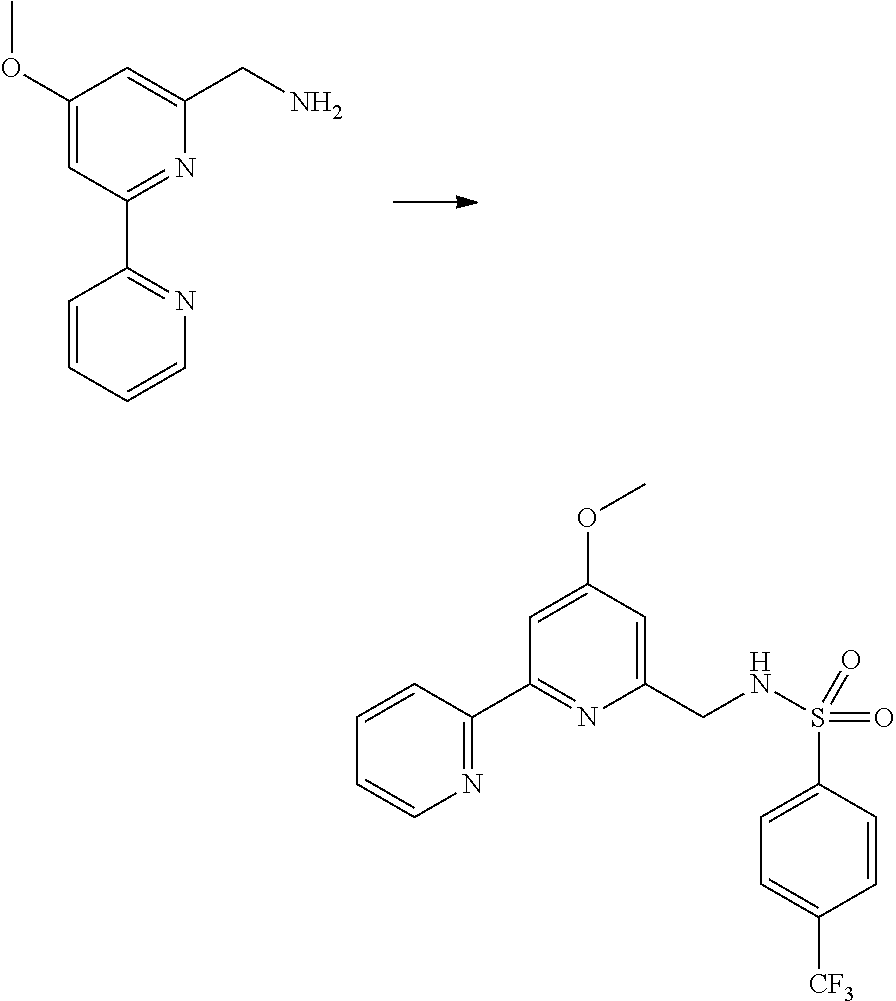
C1(OC)=CC(C2=NC=CC=C2)=NC(CN)=C1.C1=CC(C2=NC(CNS(C3=CC=C([CF3])C=C3)(=O)=O)=CC(OC)=C2)=NC=C1
